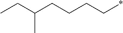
CCC(CCCC*)C
